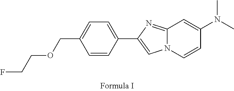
C12=NC(C3=CC=C(COCCF)C=C3)=CN1C=CC(N(C)C)=C2
